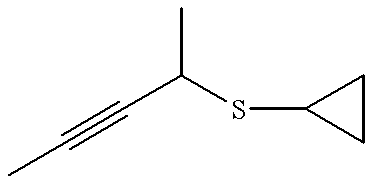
CC(C#CC)SC1CC1
